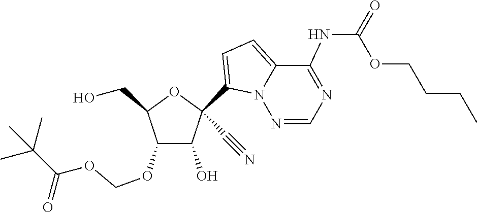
OCC1OC(C#N)(C2=CC=C3C(NC(=O)OCCCC)=NC=NN32)C(O)C1OCOC(C(C)(C)C)=O
